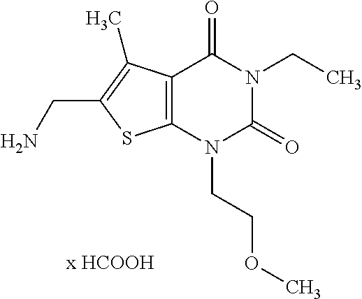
C12=C(N(CCOC)C(=O)N(CC)C1=O)SC(CN)=C2C
